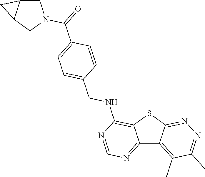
C12=NC=NC(NCC3=CC=C(C(=O)N4CC5C(C4)C5)C=C3)=C1SC1=NN=C(C)C(C)=C21
